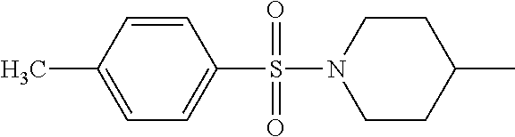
C1CC(C)CCN1S(=O)(C1=CC=C(C)C=C1)=O
